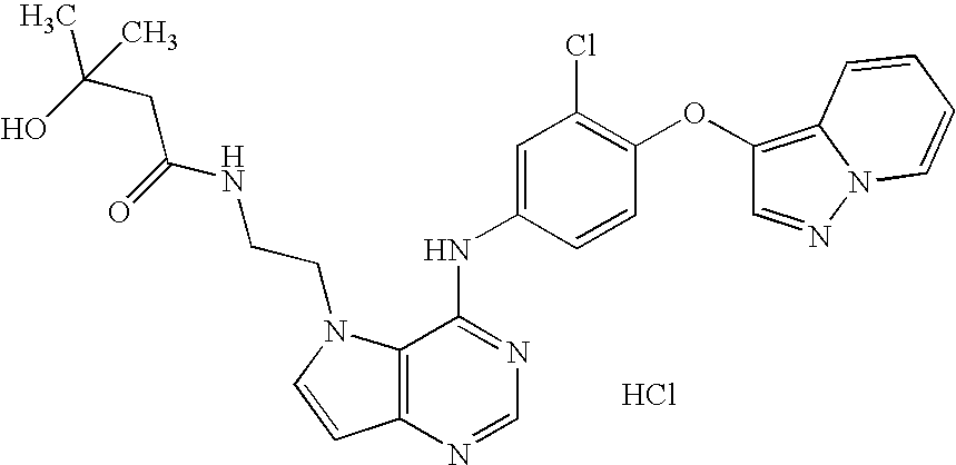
C12=C(N=CN=C1NC1=CC(Cl)=C(OC3=C4N(N=C3)C=CC=C4)C=C1)C=CN2CCNC(=O)CC(C)(O)C.Cl
